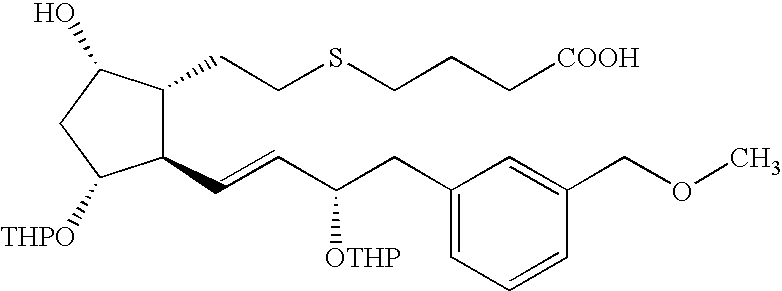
C1=C(CC(C=CC2C([THPO])CC(O)C2CCSCCC[COOH])[OTHP])C=C(COC)C=C1
